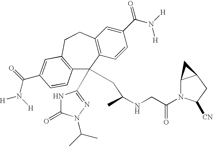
C12=C(C=CC(C(N([H])[H])=O)=C1)C(C1=NN(C(C)C)C(=O)N1)(CC(NCC(N1C3C(CC1[CN])C3)=O)C)C1=C(CC2)C=C(C(N([H])[H])=O)C=C1
